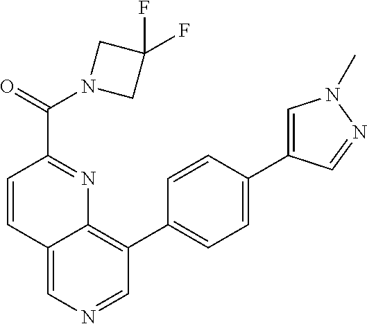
C1=CC(C(N2CC(F)(F)C2)=O)=NC2=C(C3=CC=C(C4=CN(C)N=C4)C=C3)C=NC=C12
